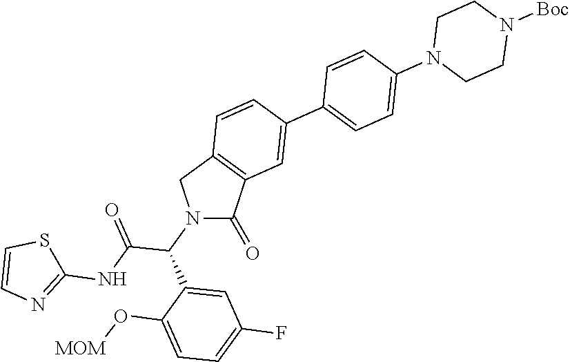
N1(C(C(=O)NC2=NC=CS2)C2=CC(F)=CC=C2O[MOM])C(=O)C2=C(C1)C=CC(C1=CC=C(N3CCN([Boc])CC3)C=C1)=C2
